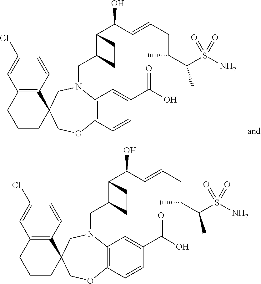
C1CC2(C3=C(C1)C=C(Cl)C=C3)COC1=C(N(CC3C(C(O)C=CCC(C(S(N)(=O)=O)C)C)CC3)C2)C=C(C(O)=O)C=C1.C1CC2(C3=C(C1)C=C(Cl)C=C3)COC1=C(N(CC3C(C(O)C=CCC(C(S(N)(=O)=O)C)C)CC3)C2)C=C(C(O)=O)C=C1
